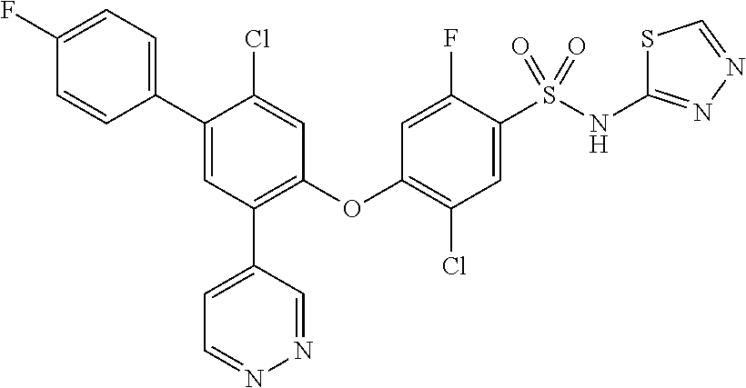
C1(OC2=C(Cl)C=C(S(NC3=NN=CS3)(=O)=O)C(F)=C2)=C(C2=CC=NN=C2)C=C(C2=CC=C(F)C=C2)C(Cl)=C1
